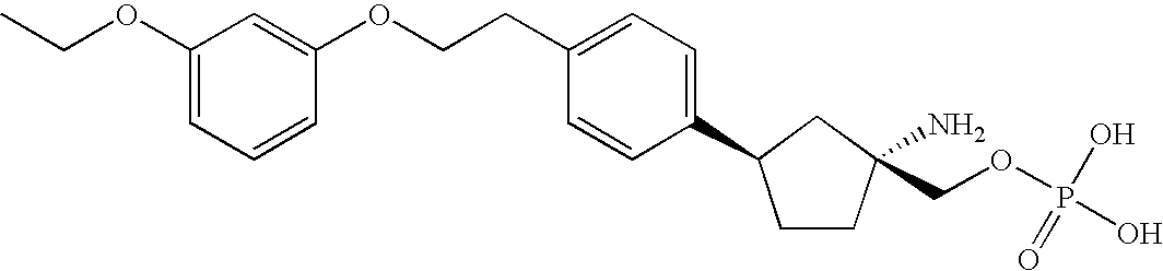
C1CC(N)(COP(O)(O)=O)CC1C1=CC=C(CCOC2=CC(OCC)=CC=C2)C=C1
